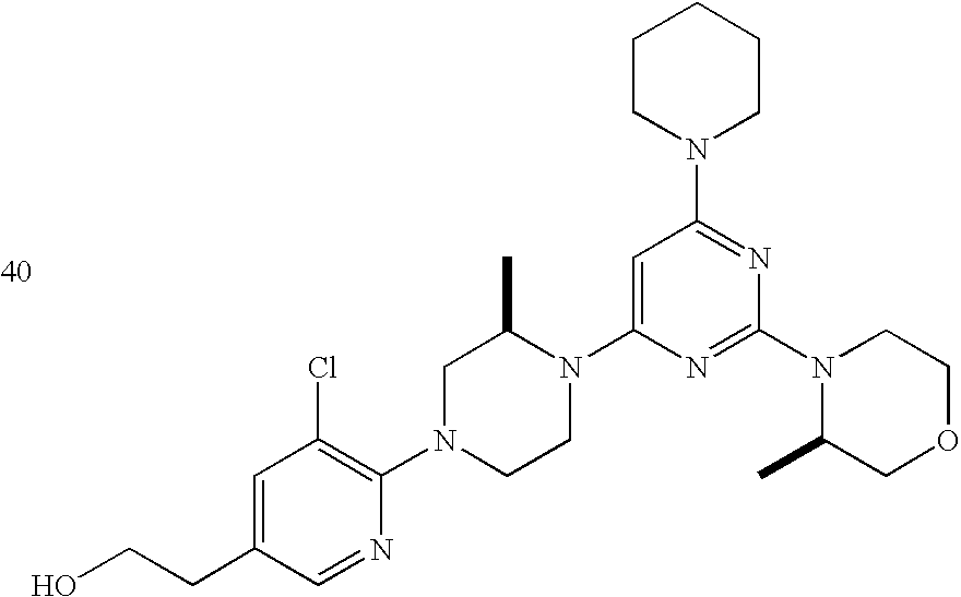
C1=C(CCO)C=NC(N2CCN(C3=CC(N4CCCCC4)=NC(N4C(C)COCC4)=N3)C(C)C2)=C1Cl
